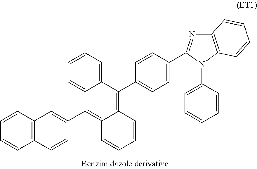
C1=CC2=C(C=C1)C=CC(C1=C3C(=C(C4=CC=C(C5=NC6=C(N5C5=CC=CC=C5)C=CC=C6)C=C4)C4=CC=CC=C14)C=CC=C3)=C2
